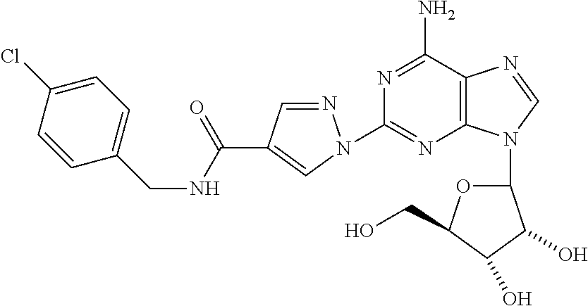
C1=NN(C2=NC3=C(C(N)=N2)N=CN3C2OC(CO)C(O)C2O)C=C1C(NCC1=CC=C(Cl)C=C1)=O
